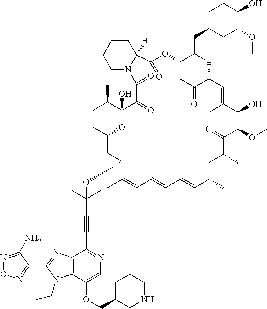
CC1C2(O)C(=O)C(=O)N3CCCCC3([H])C(=O)OC(C(CC3CC(OC)C(O)CC3)C)CC(=O)C(C)C=C(C)C(O)C(OC)C(=O)C(C)CC(C)C=CC=CC=C(C)C(OC(C)(C)C#CC3=NC=C(OCC4CNCCC4)C4=C3N=C(C3=NON=C3N)N4CC)CC(O2)CC1
